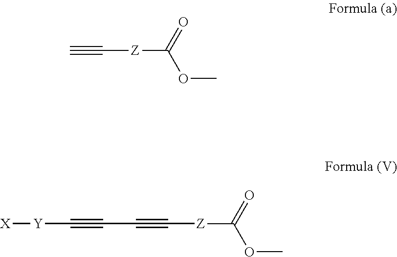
C#C[Z]C(OC)=O.C(#C[Z]C(OC)=O)C#C[Y][X]
